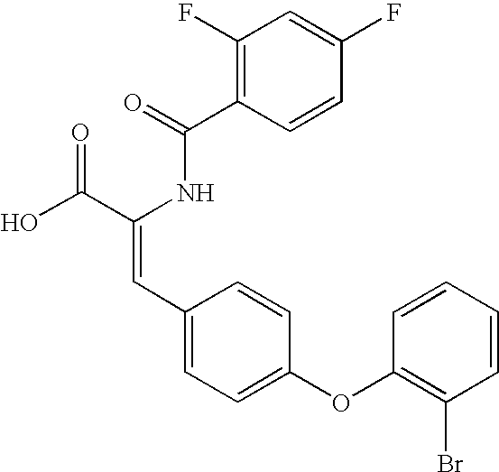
C1(F)=C(C(=O)NC(C(O)=O)=CC2=CC=C(OC3=C(Br)C=CC=C3)C=C2)C=CC(F)=C1
